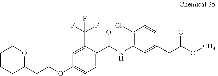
C1=C(C(F)(F)F)C(C(NC2=C(Cl)C=CC(CC(OC)=O)=C2)=O)=CC=C1OCCC1OCCCC1
